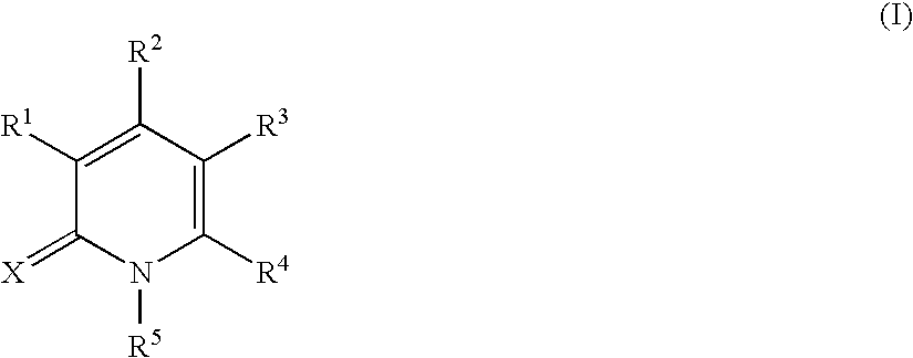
C1([R1])=C([R2])C([R3])=C([R4])N([R5])C1=[X]
